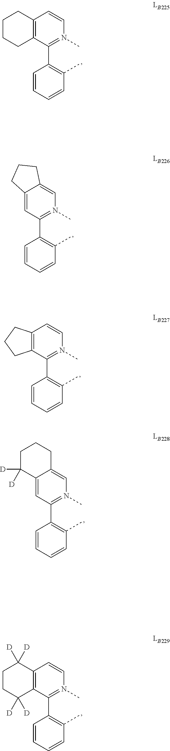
C12=C(C(C3=C(C)C=CC=C3)=N(C)C=C1)CCCC2.C12=C(C(C3=C(C)C=CC=C3)=N(C)C=C1)C([D])([D])CCC2([D])[D].C12=CC(C3=C(C)C=CC=C3)=N(C)C=C1CCC2.C12=C(C(C3=C(C)C=CC=C3)=N(C)C=C1)CCC2.C12=CC(C3=C(C)C=CC=C3)=N(C)C=C1CCCC2([D])[D]
